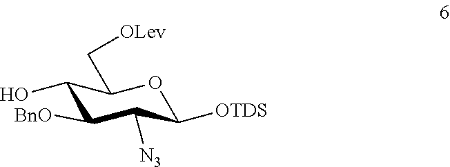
C1(O)C([BnO])C([N3])C([OTDS])OC1C[OLev]
